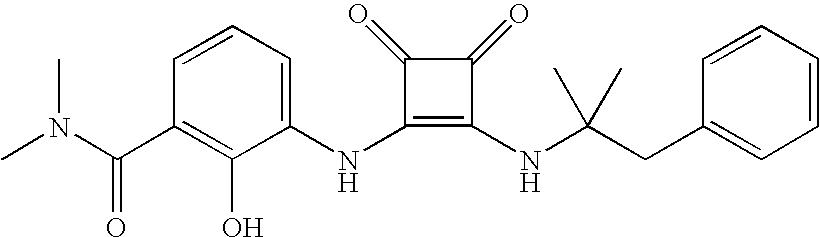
CN(C(C1=C(O)C(NC2=C(NC(CC3=CC=CC=C3)(C)C)C(=O)C2=O)=CC=C1)=O)C
